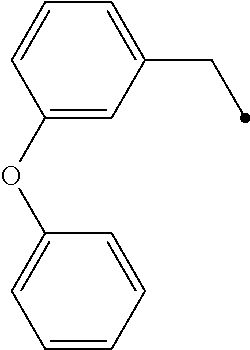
C1=CC(OC2=CC=CC=C2)=CC(CC)=C1
